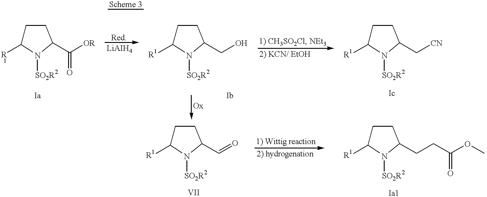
C1C([R1])N([SO2R2])C(C([OR])=O)C1.C1C([R1])N([SO2R2])C(CO)C1.C1C([R1])N([SO2R2])C(C=O)C1.C1C([R1])N([SO2R2])C(C[CN])C1.C1C([R1])N([SO2R2])C(CCC(OC)=O)C1
